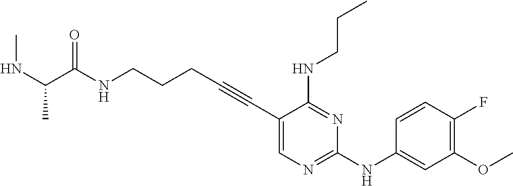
N(CCCC#CC1=CN=C(NC2=CC(OC)=C(F)C=C2)N=C1NCCC)C(=O)C(NC)C
